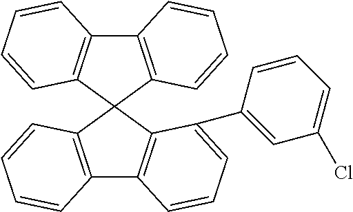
C12=C(C=CC=C1)C1(C3=C2C=CC=C3C2=CC(Cl)=CC=C2)C2=C(C3=C1C=CC=C3)C=CC=C2
